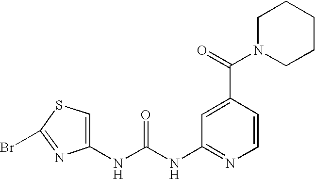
C1(NC(NC2=NC=CC(C(=O)N3CCCCC3)=C2)=O)=CSC(Br)=N1
